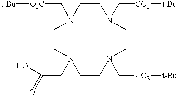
N1(C[CO2][t-Bu])CCN(C[O2C][t-Bu])CCN(CC(=O)O)CCN(C[CO2][t-Bu])CC1
